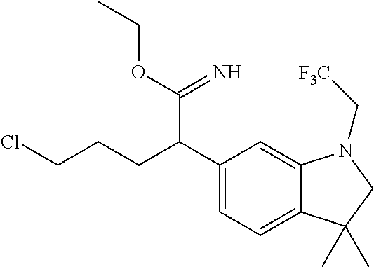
C1(C(CCCCl)C(=N)OCC)=CC=C2C(=C1)N(C[F3C])CC2(C)C
